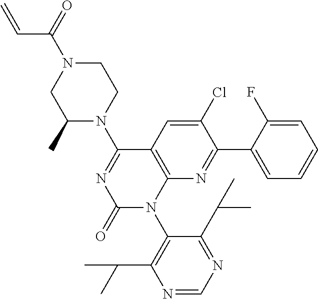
C1(C)N(C2=NC(=O)N(C3=C(C(C)C)N=CN=C3C(C)C)C3=C2C=C(Cl)C(C2=CC=CC=C2F)=N3)CCN(C(=O)C=C)C1
